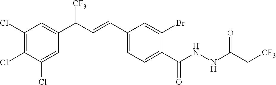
C1(Cl)=C(Cl)C(Cl)=CC(C(C=CC2=CC=C(C(NNC(C[CF3])=O)=O)C(Br)=C2)[CF3])=C1
